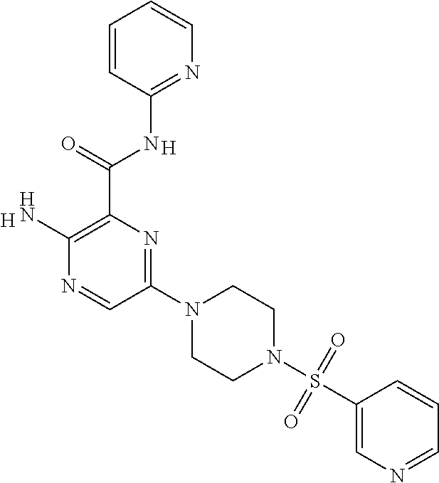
C(C1=C(N)N=CC(N2CCN(S(C3=CN=CC=C3)(=O)=O)CC2)=N1)(=O)NC1=NC=CC=C1.[H].[H]
